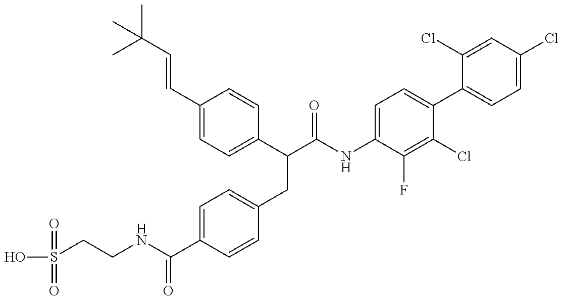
OS(=O)(CCNC(=O)C1=CC=C(CC(C2=CC=C(C=CC(C)(C)C)C=C2)C(=O)NC2=CC=C(C3=CC=C(Cl)C=C3Cl)C(Cl)=C2F)C=C1)=O
